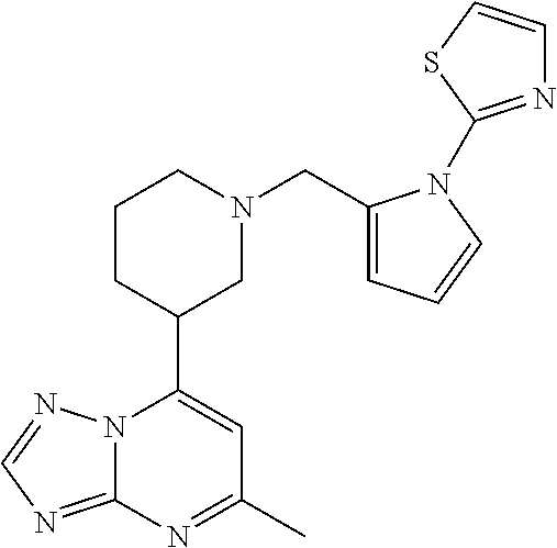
N12C(=NC=N1)N=C(C)C=C2C1CN(CC2=CC=CN2C2=NC=CS2)CCC1
